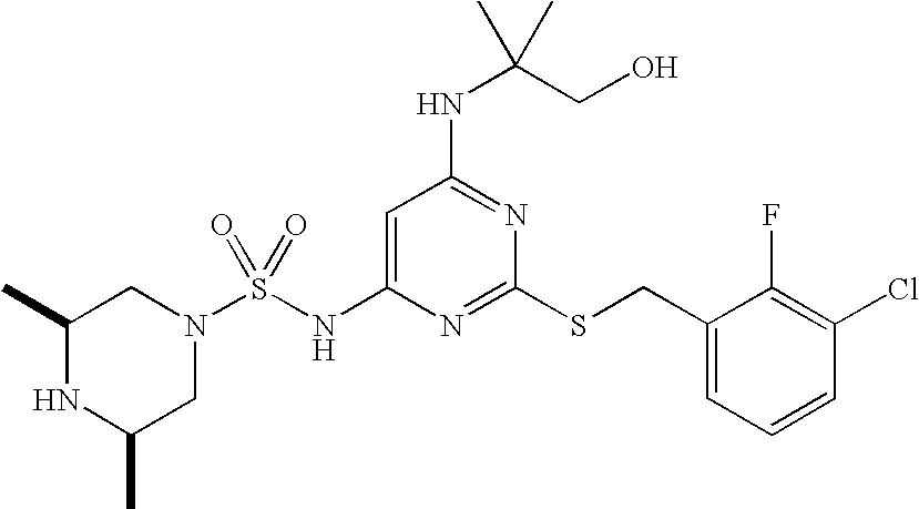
C1=C(NS(N2CC(C)NC(C)C2)(=O)=O)N=C(SCC2=CC=CC(Cl)=C2F)N=C1NC(CO)(C)C
